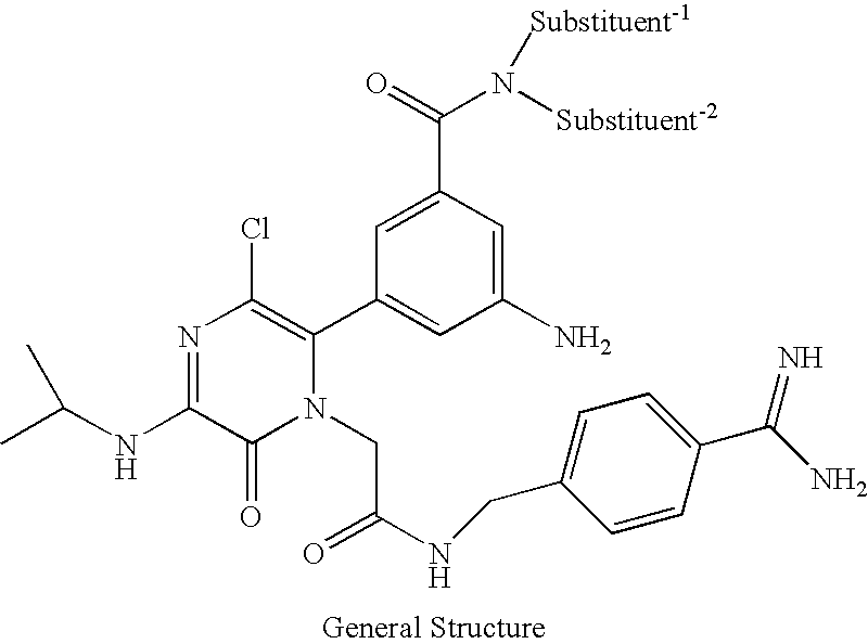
N1=C(NC(C)C)C(=O)N(CC(NCC2=CC=C(C(N)=N)C=C2)=O)C(C2=CC(N)=CC(C(=O)N([Substituent-2])[Substituent-1])=C2)=C1Cl
